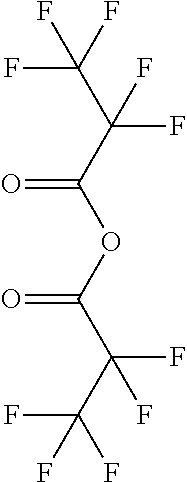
O=C(C(C(F)(F)F)(F)F)OC(C(C(F)(F)F)(F)F)=O
